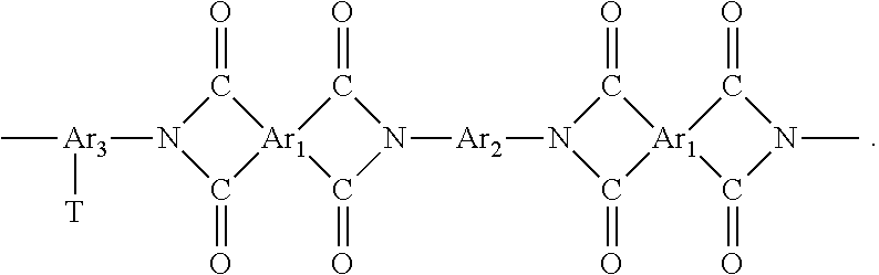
N1([Ar3]([T])C)C(=O)[Ar1]2(C1=O)C(=O)N([Ar2]N1C(=O)[Ar1]3(C1=O)C(=O)N(C)C3=O)C2=O
